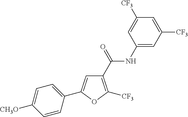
C1=C(C2=CC(C(=O)NC3=CC([CF3])=CC([CF3])=C3)=C([CF3])O2)C=CC([CH3O])=C1
